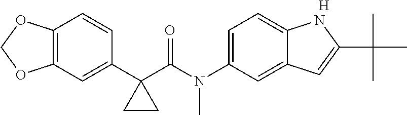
C1(C2(C(N(C3=CC=C4C(=C3)C=C(C(C)(C)C)N4)C)=O)CC2)=CC2=C(C=C1)OCO2.[H]
